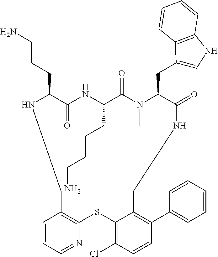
C1=CC=NC2=C1CNC(CCCN)C(=O)NC(CCCCN)C(=O)N(C)C(CC1=CNC3=C1C=CC=C3)C(=O)NCC1=C(C3=CC=CC=C3)C=CC(Cl)=C1S2
